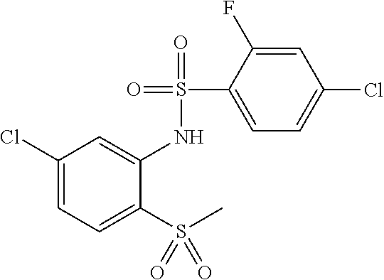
C1(Cl)=CC=C(S(C)(=O)=O)C(NS(=O)(=O)C2=CC=C(Cl)C=C2F)=C1
